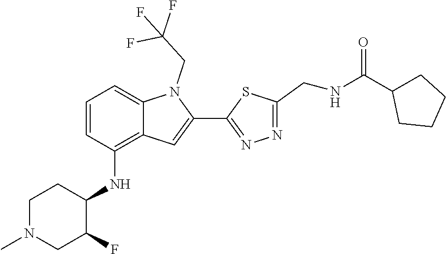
C1=CC(NC2C(F)CN(C)CC2)=C2C(=C1)N(CC(F)(F)F)C(C1=NN=C(CNC(C3CCCC3)=O)S1)=C2
